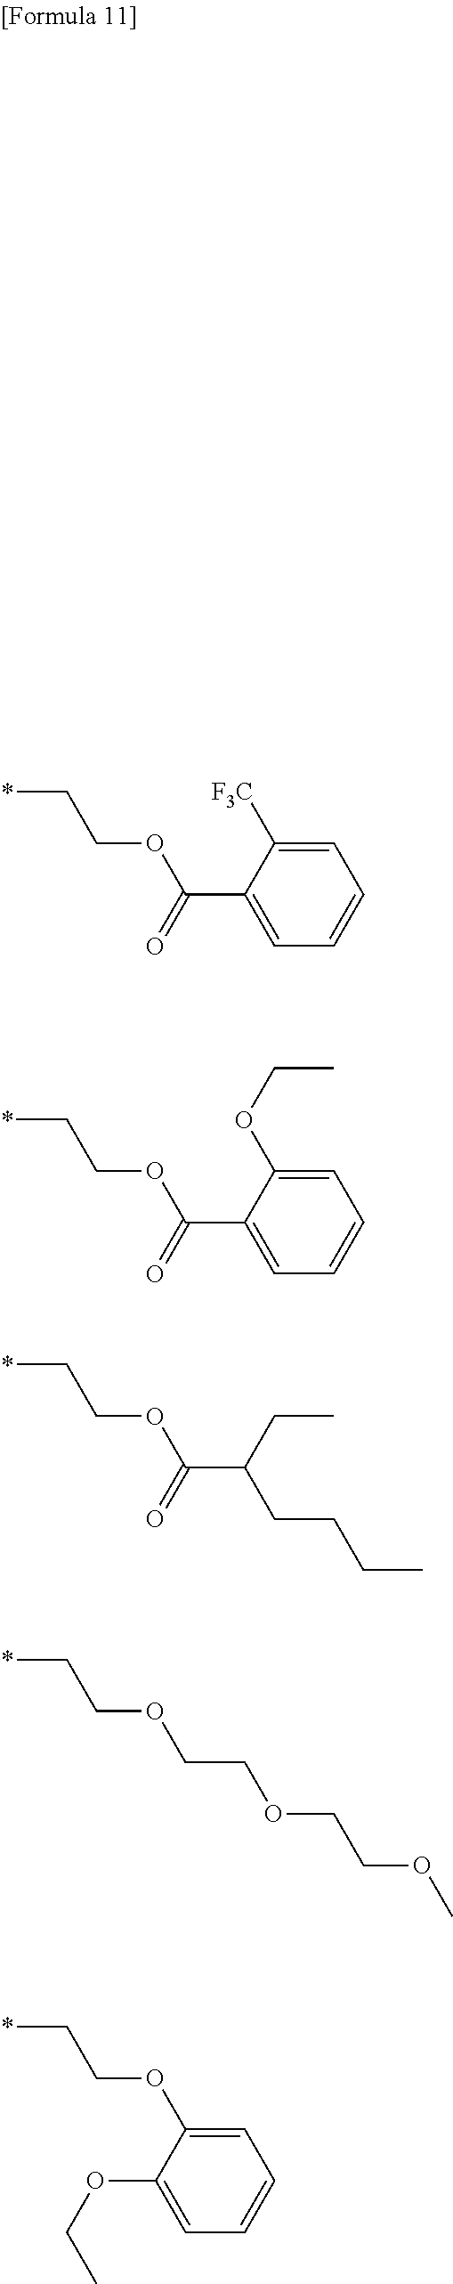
O=C(C1=CC=CC=C1[F3C])OCC*.O=C(C1=CC=CC=C1OCC)OCC*.O=C(C(CC)CCCC)OCC*.C(OCCOC)COCC*.C(OC1=CC=CC=C1OCC*)C
